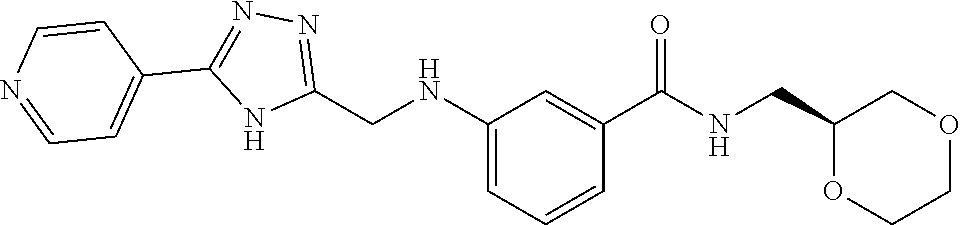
C1(CNC2=CC=CC(C(=O)NCC3OCCOC3)=C2)=NN=C(C2=CC=NC=C2)N1
